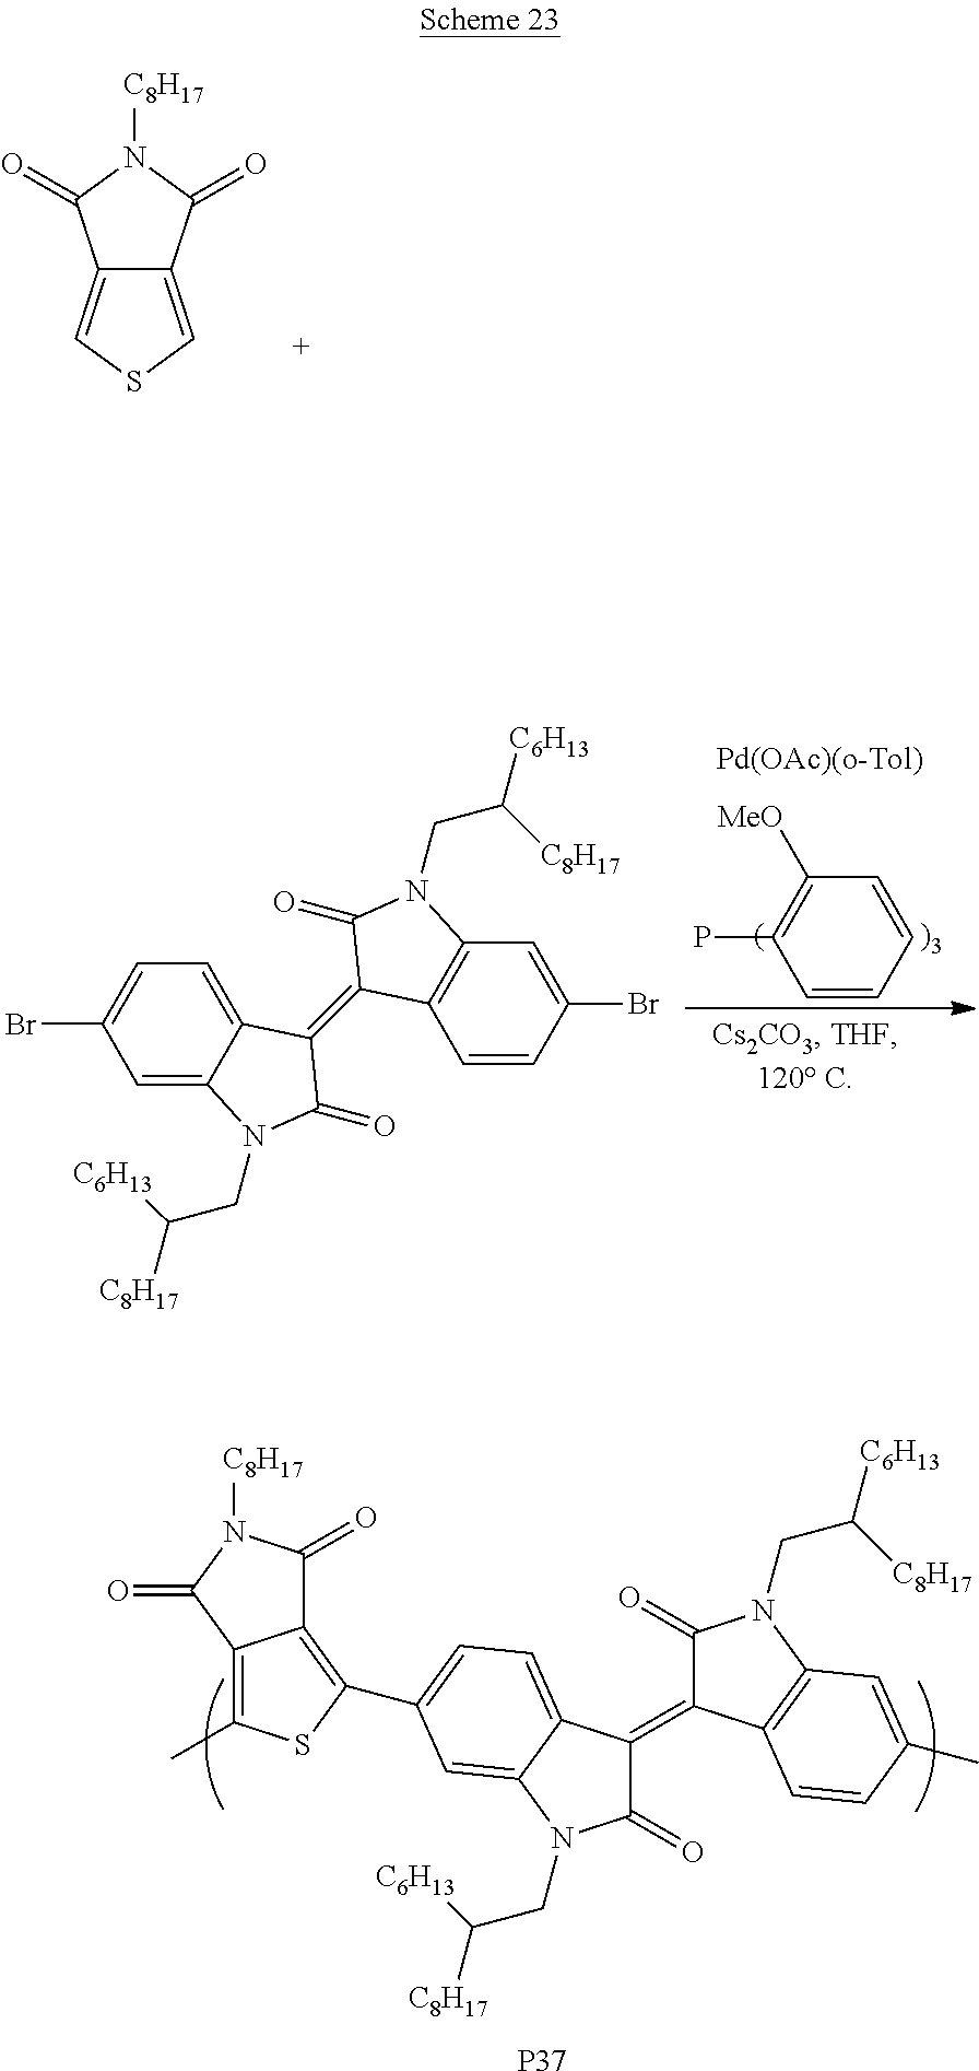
C12=CSC=C1C(=O)N([C8H17])C2=O.C1(=O)C(=C2C(=O)N(CC([C6H13])[C8H17])C3=C2C=CC(C)=C3)C2=CC=C(C3=C4C(=C(C)S3)C(=O)N([C8H17])C4=O)C=C2N1CC([C8H17])[C6H13].[P37].C1=C2C(=CC=C1Br)C(=C1C3=C(C=C(Br)C=C3)N(CC([C6H13])[C8H17])C1=O)C(=O)N2CC([C8H17])[C6H13].C1=CC=CC([MeO])=C1P
